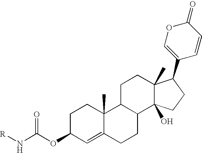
C1CC(OC(N[R])=O)C=C2C1(C)C1C(CC2)C2(O)C(C)(CC1)C(C1=COC(=O)C=C1)CC2
